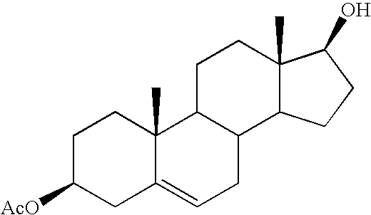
C1C([AcO])CC2=CCC3C(C2(C)C1)CCC1(C)C3CCC1O
